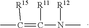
CC(=C([R11])N(C)[R12])[R15]
